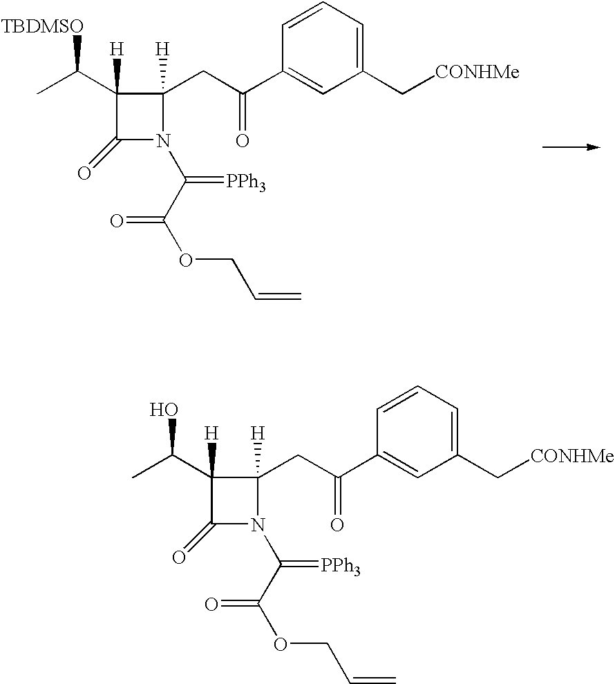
C1([H])(C([TBDMSO])C)C(=O)N(C(=[PPh3])C(=O)OCC=C)C1([H])CC(C1=CC(C[CONHMe])=CC=C1)=O.C1([H])(C(O)C)C(=O)N(C(=[PPh3])C(=O)OCC=C)C1([H])CC(C1=CC(C[CONHMe])=CC=C1)=O
